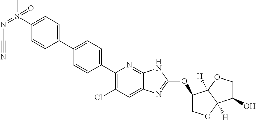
C1(C2=CC=C(C3=CC=C(S(=NC#N)(C)=O)C=C3)C=C2)=C(Cl)C=C2C(=N1)NC(OC1COC3([H])C1([H])OCC3O)=N2
